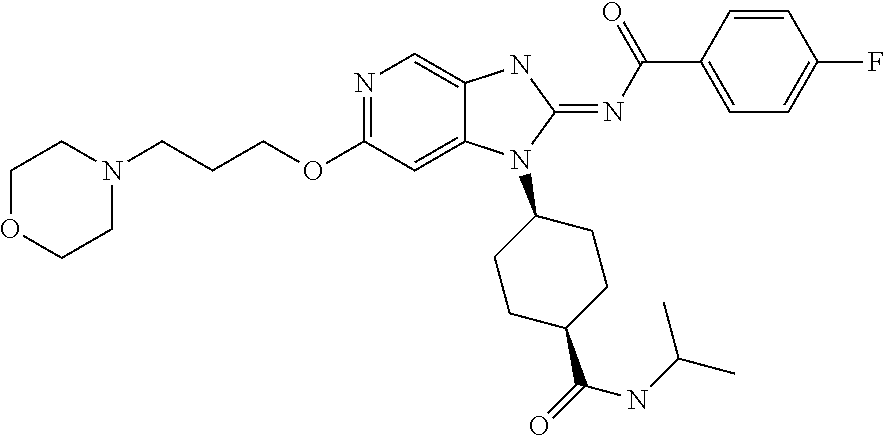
N1=C(OCCCN2CCOCC2)C=C2C(=C1)NC(=NC(C1=CC=C(F)C=C1)=O)N2C1CCC(C(NC(C)C)=O)CC1
